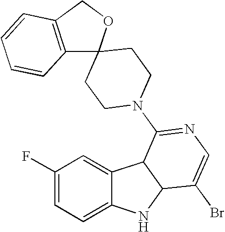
C1(F)=CC=C2C(=C1)C1C(N2)C(Br)=CN=C1N1CCC2(CC1)C1=C(CO2)C=CC=C1
